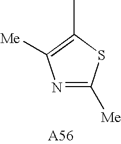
N1=C([Me])SC(C)=C1[Me]
